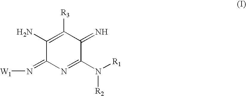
C1(N)=C([R3])C(=N)C(N([R2])[R1])=NC1=N[W1]
